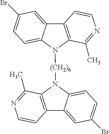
C12=C(N([(CH2)6]N3C4=C(C5=CC(Br)=CC=C35)C=CN=C4C)C3=CC=C(Br)C=C13)C(C)=NC=C2
